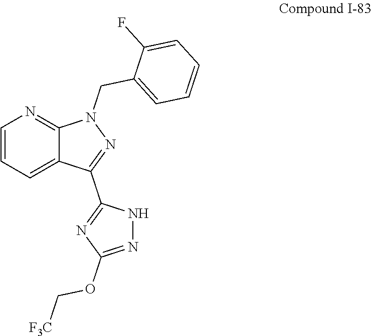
C1(F)=CC=CC=C1CN1C2=NC=CC=C2C(C2=NC(OC[F3C])=NN2)=N1
